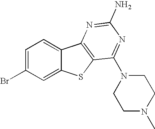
C1=C(Br)C=C2C(=C1)C1=C(S2)C(N2CCN(C)CC2)=NC(N)=N1
